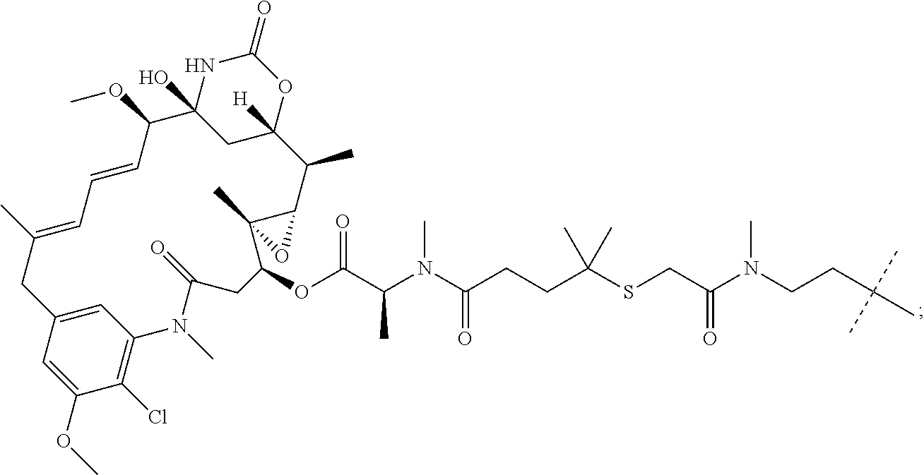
C1(=O)NC2(O)CC([H])(O1)C(C)C1C(C)(C(OC(C(N(C(CCC(SCC(N(CCC(C)(C)C)C)=O)(C)C)=O)C)C)=O)CC(=O)N(C)C3=C(Cl)C(OC)=CC(=C3)CC(C)=CC=CC2OC)O1
